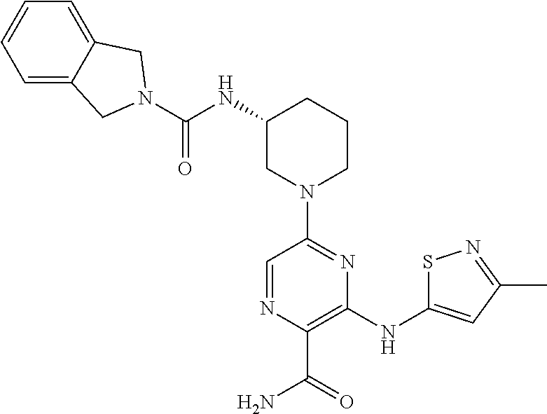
N(C1CN(C2=NC(NC3=CC(C)=NS3)=C(C(=O)N)N=C2)CCC1)C(=O)N1CC2=CC=CC=C2C1
